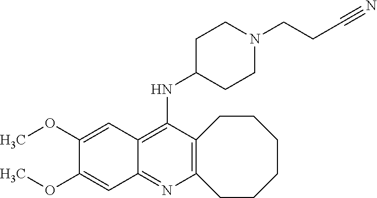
C12=C(C(NC3CCN(CCC#N)CC3)=C3C(=N1)C=C(OC)C(OC)=C3)CCCCCC2
